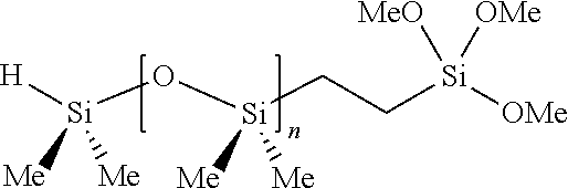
[H][Si](O[Si](CC[Si]([OMe])([MeO])[OMe])([Me])[Me])([Me])[Me]
